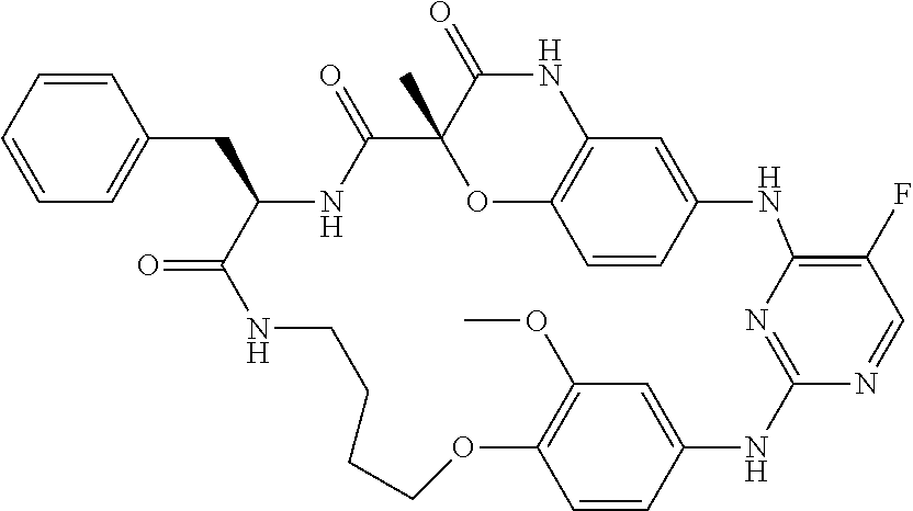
C1=CC=CC(CC2NC(=O)C3(C)OC4=C(NC3=O)C=C(C=C4)NC3=C(F)C=NC(=N3)NC3=CC(OC)=C(OCCCCNC2=O)C=C3)=C1
